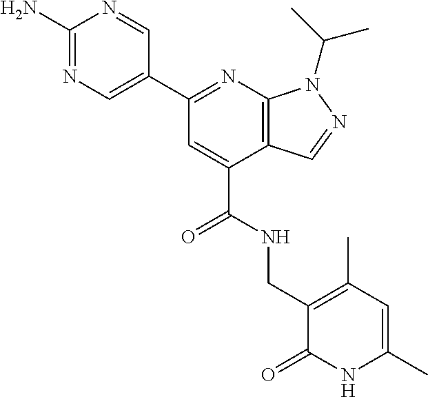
N1=C(N)N=CC(C2=NC3=C(C(C(=O)NCC4=C(C)C=C(C)NC4=O)=C2)C=NN3C(C)C)=C1
